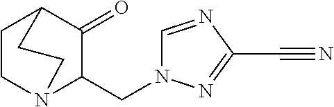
C1CN2C(CN3C=NC(C#N)=N3)C(=O)C1CC2
